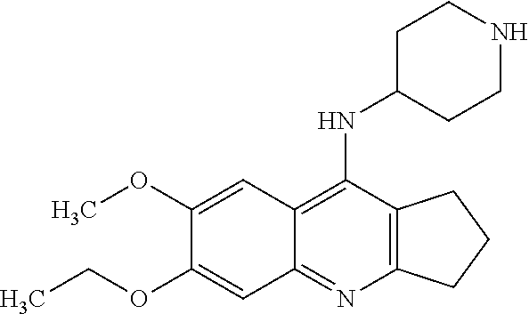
C1(OC)=CC2=C(NC3CCNCC3)C3=C(N=C2C=C1OCC)CCC3
